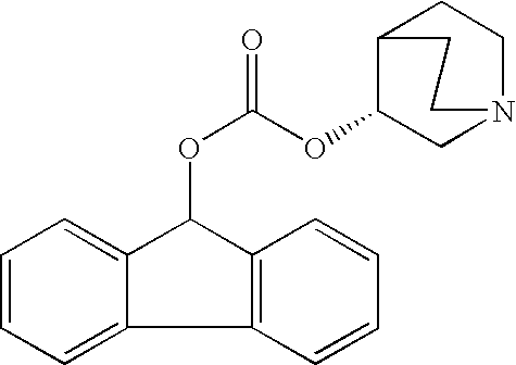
C1(OC(OC2C3=C(C=CC=C3)C3=CC=CC=C23)=O)CN2CCC1CC2
